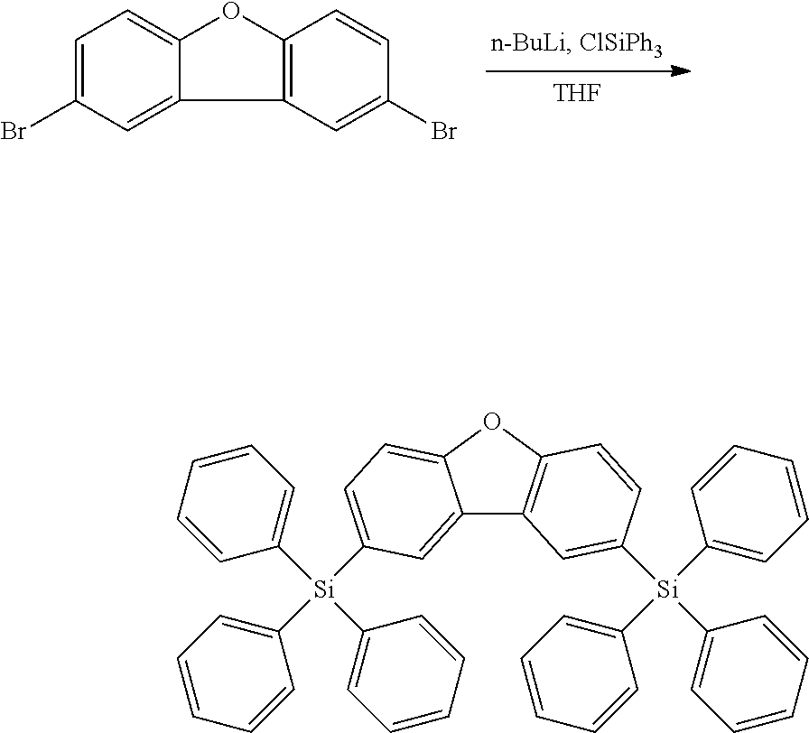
[THF].C1=C(Br)C=C2C(=C1)OC1=C2C=C(Br)C=C1.C12=CC([Si](C3=CC=CC=C3)(C3=CC=CC=C3)C3=CC=CC=C3)=CC=C1OC1=C2C=C([Si](C2=CC=CC=C2)(C2=CC=CC=C2)C2=CC=CC=C2)C=C1
